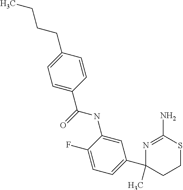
C1=C(CCCC)C=CC(C(=O)NC2=CC(C3(C)N=C(N)SCC3)=CC=C2F)=C1
